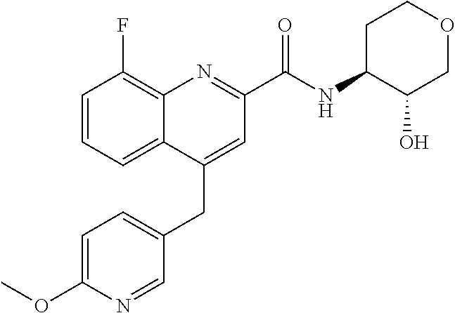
C1=C(OC)N=CC(CC2=CC(C(NC3C(O)COCC3)=O)=NC3=C(F)C=CC=C23)=C1
